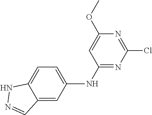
N1N=CC2=CC(NC3=NC(Cl)=NC(OC)=C3)=CC=C12
